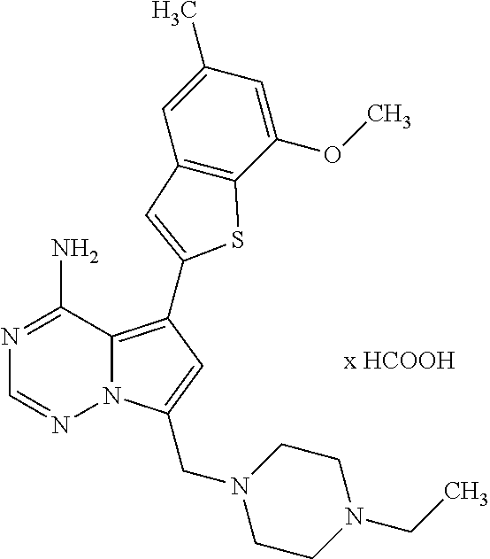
N12C(=C(C3=CC4=C(C(OC)=CC(C)=C4)S3)C=C1CN1CCN(CC)CC1)C(N)=NC=N2
